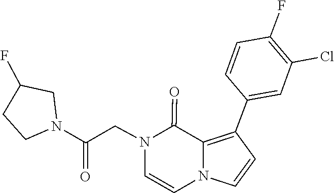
N1(CC(N2CC(F)CC2)=O)C=CN2C=CC(C3=CC(Cl)=C(F)C=C3)=C2C1=O
